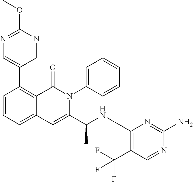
C1(C2=CN=C(OC)N=C2)=C2C(=CC=C1)C=C(C(NC1=C(C(F)(F)F)C=NC(N)=N1)C)N(C1=CC=CC=C1)C2=O
